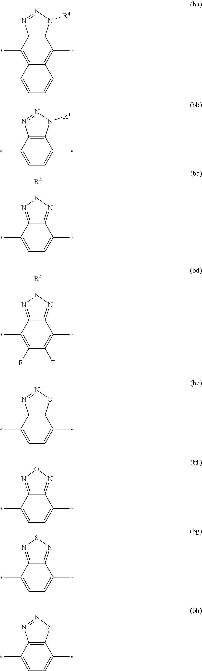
C12=C(C)C3=C(C(C)=C1C=CC=C2)N([R4])N=N3.C1=C(C)C2=C(C(C)=C1)N([R4])N=N2.C1=C(C)C2=NN([R4])N=C2C(C)=C1.C1(F)=C(C)C2=NN([R4])N=C2C(C)=C1F.C1=C(C)C2=C(C(C)=C1)ON=N2.C1=C(C)C2=C(C(C)=C1)SN=N2.C1=C(C)C2=NON=C2C(C)=C1.C1=C(C)C2=NSN=C2C(C)=C1
